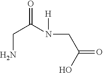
C(N)C(=O)N(CC(O)=O)[H]
